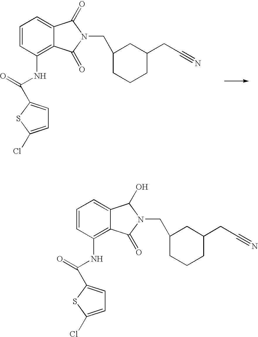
C1=CC(NC(C2=CC=C(Cl)S2)=O)=C2C(=C1)C(=O)N(CC1CCCC(CC#N)C1)C2=O.C1=CC(NC(C2=CC=C(Cl)S2)=O)=C2C(=C1)C(O)N(CC1CCCC(CC#N)C1)C2=O
